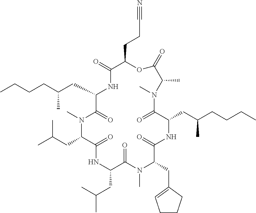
C1(CC(CCCC)C)C(=O)N(C)C(CC(C)C)C(=O)NC(CC(C)C)C(=O)N(C)C(CC2=CCCC2)C(=O)NC(CC(CCCC)C)C(=O)N(C)C(C)C(=O)OC(CCC#N)C(=O)N1
